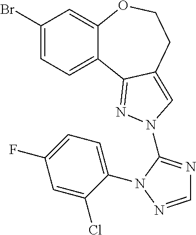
C1(Br)=CC=C2C(=C1)OCCC1=CN(C3=NC=NN3C3=CC=C(F)C=C3Cl)N=C21
